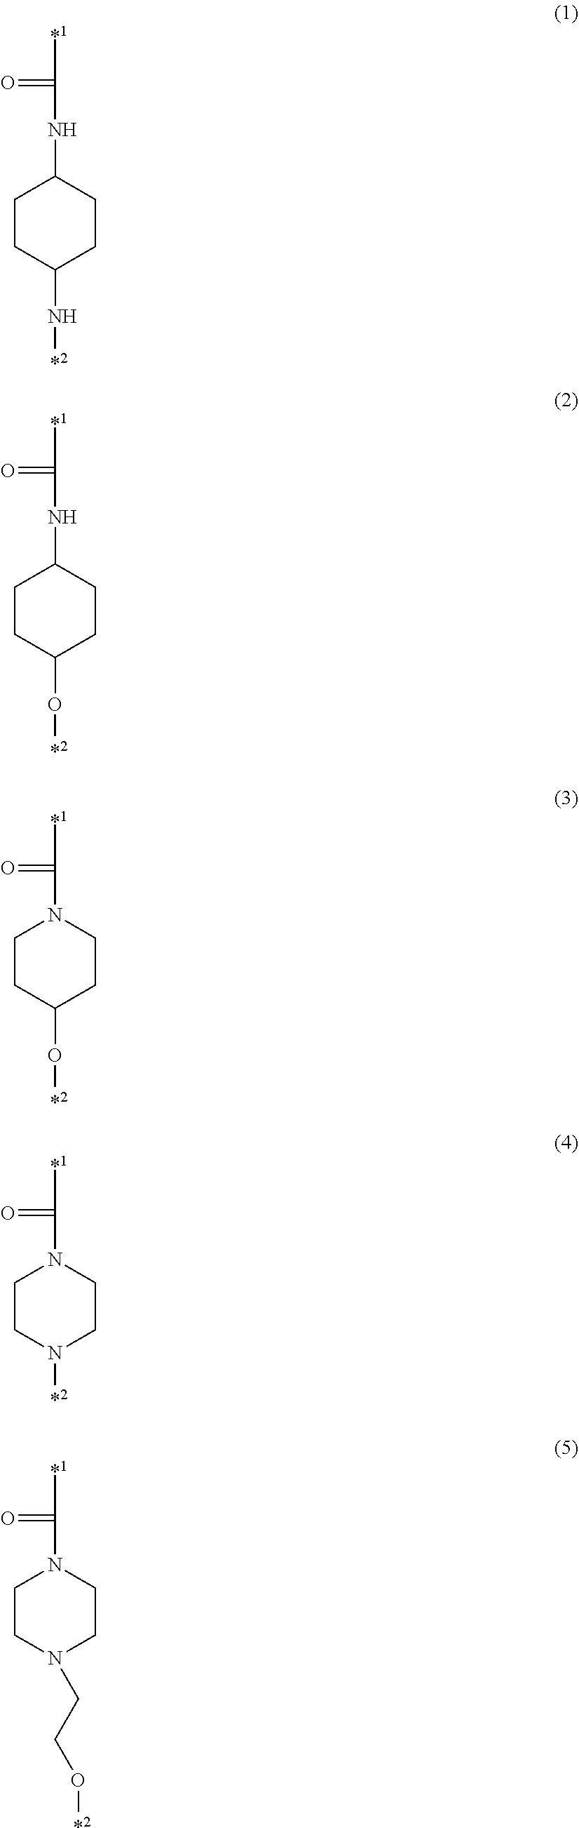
O=C(NC1CCC(N[*2])CC1)[*1].O=C(NC1CCC(O[*2])CC1)[*1].O=C([*1])N1CCC(O[*2])CC1.O=C([*1])N1CCN([*2])CC1.O=C([*1])N1CCN(CCO[*2])CC1
